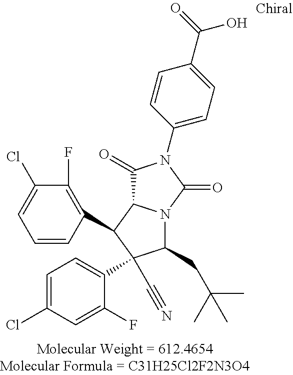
C1(CC(C)(C)C)N2C(C(C3=C(F)C(Cl)=CC=C3)C1(C#N)C1=CC=C(Cl)C=C1F)C(=O)N(C1=CC=C(C(=O)O)C=C1)C2=O
